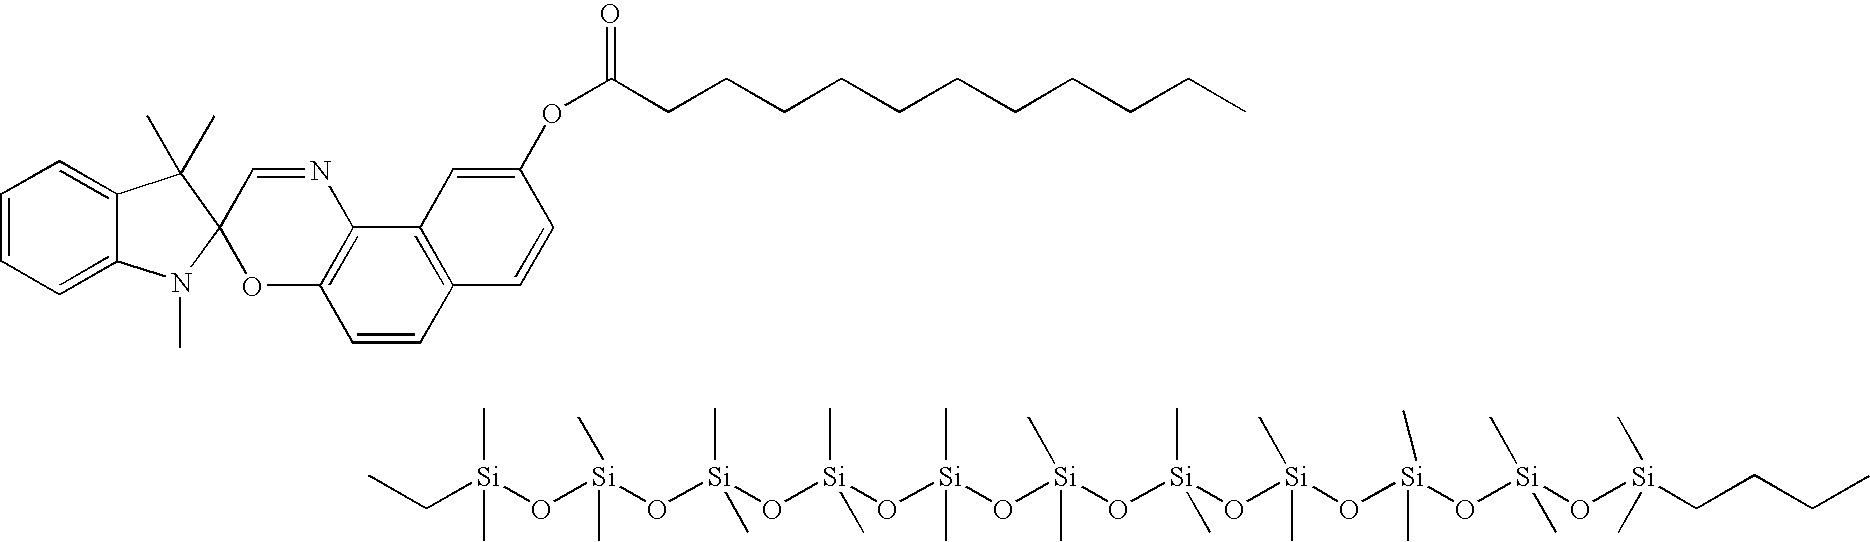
C(CC)CCCCCCCCC(=O)OC1=CC2=C(C=C1)C=CC1=C2N=CC2(O1)C(C)(C)C1=CC=CC=C1N2C.CC[Si](O[Si](O[Si](O[Si](O[Si](O[Si](O[Si](O[Si](O[Si](O[Si](O[Si](CCCC)(C)C)(C)C)(C)C)(C)C)(C)C)(C)C)(C)C)(C)C)(C)C)(C)C)(C)C
